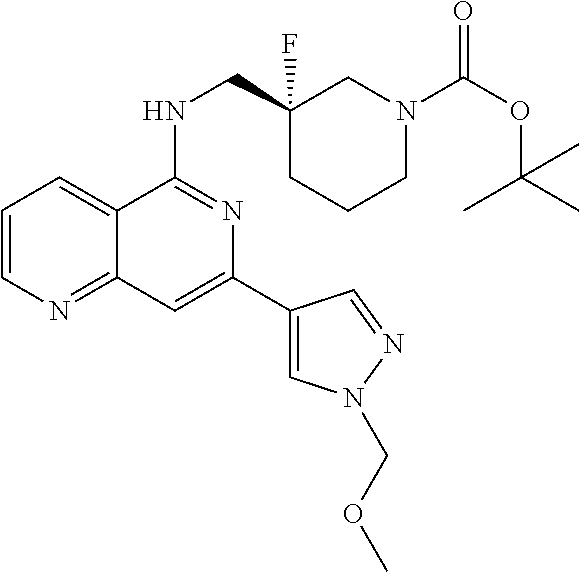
C1=CN=C2C(=C1)C(NCC1(F)CCCN(C(OC(C)(C)C)=O)C1)=NC(C1=CN(COC)N=C1)=C2
